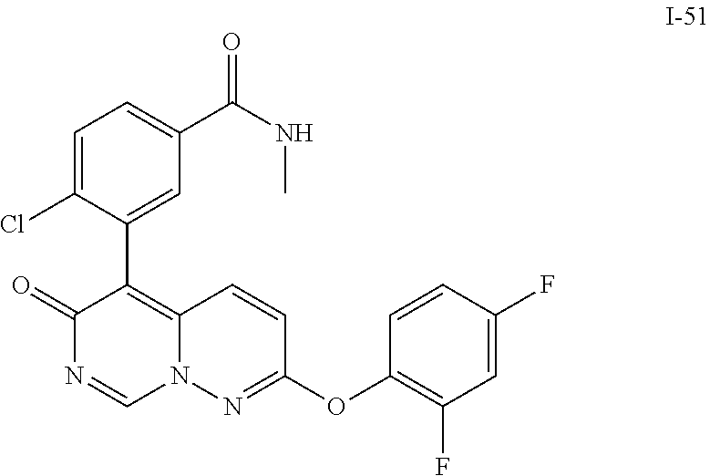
C1(OC2=NN3C(=C(C4=CC(C(NC)=O)=CC=C4Cl)C(=O)N=C3)C=C2)=C(F)C=C(F)C=C1
